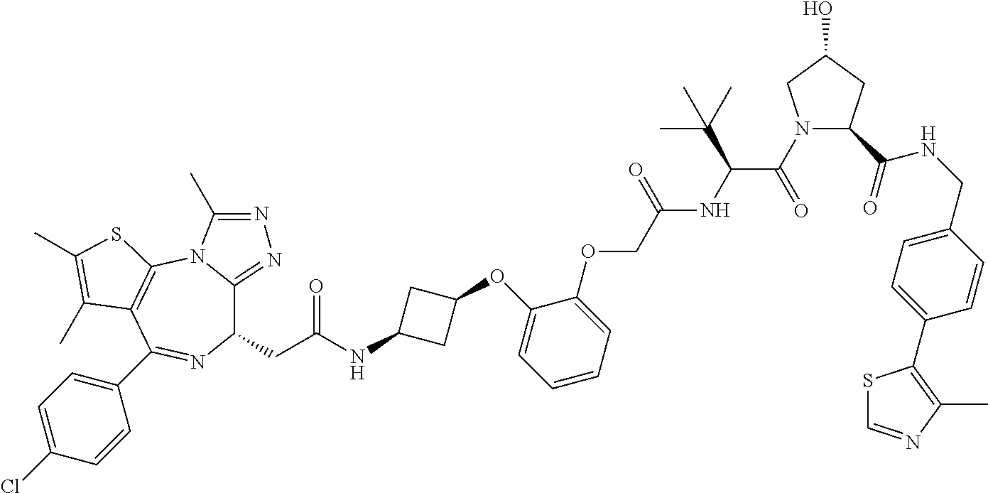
C1(CC(NC2CC(OC3=CC=CC=C3OCC(NC(C(N3C(C(=O)NCC4=CC=C(C5=C(C)N=CS5)C=C4)CC(O)C3)=O)C(C)(C)C)=O)C2)=O)C2=NN=C(C)N2C2=C(C(C3=CC=C(Cl)C=C3)=N1)C(C)=C(C)S2
